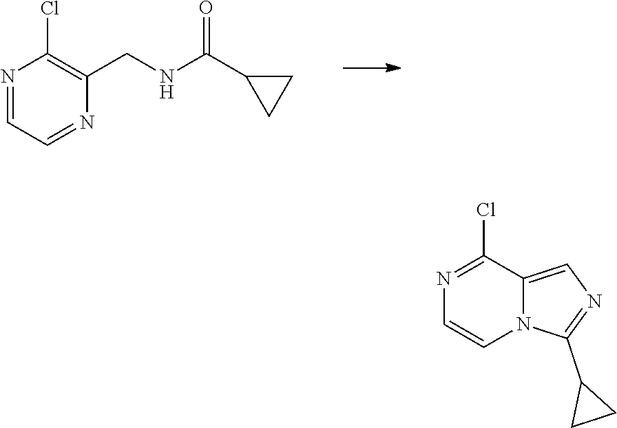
N1=CC=NC(CNC(C2CC2)=O)=C1Cl.N1=C(Cl)C2=CN=C(C3CC3)N2C=C1
